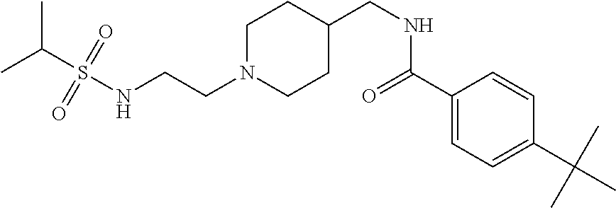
N(CCN1CCC(CNC(C2=CC=C(C(C)(C)C)C=C2)=O)CC1)S(C(C)C)(=O)=O
